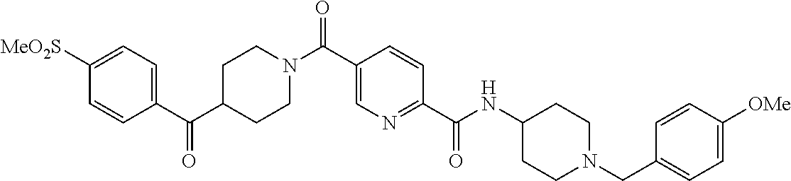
C1=CC(C(C2CCN(C(C3=CN=C(C(NC4CCN(CC5=CC=C([OMe])C=C5)CC4)=O)C=C3)=O)CC2)=O)=CC=C1[MeO2S]
